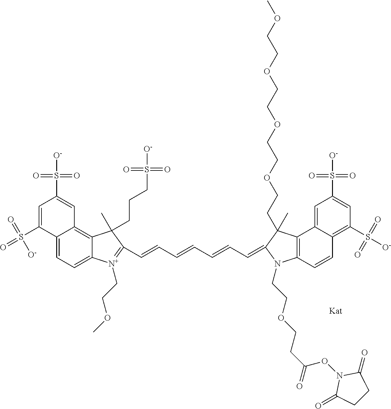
C12=CC=C3C(=C1C=C(S(=O)(=O)[O-])C=C2S(=O)(=O)[O-])C(CCCS(=O)(=O)[O-])(C)C(C=CC=CC=CC=C1C(C)(CCOCCOCCOCCOC)C2=C(C=CC4=C(S([O-])(=O)=O)C=C(S(=O)(=O)[O-])C=C42)N1CCOCCC(ON1C(=O)CCC1=O)=O)=[N+]3CCOC
